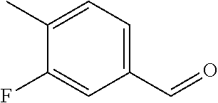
C1=C(C=O)C=C(F)C(C)=C1
